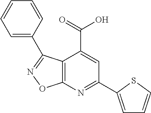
C12=C(N=C(C3=CC=CS3)C=C1C(=O)O)ON=C2C1=CC=CC=C1
